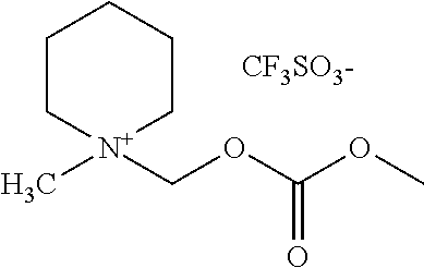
C1C[N+](COC(OC)=O)(C)CCC1.[CF3SO3-]
